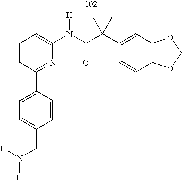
C1=CC(C2=CC=C(CN([H])[H])C=C2)=NC(N(C(C2(C3=CC4=C(C=C3)OCO4)CC2)=O)[H])=C1
